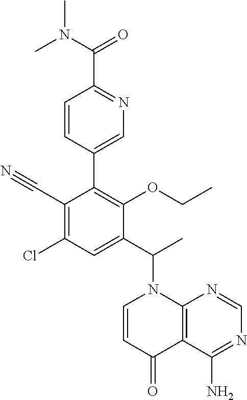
C1=CC(C2=C(OCC)C(C(C)N3C=CC(=O)C4=C3N=CN=C4N)=CC(Cl)=C2C#N)=CN=C1C(=O)N(C)C
